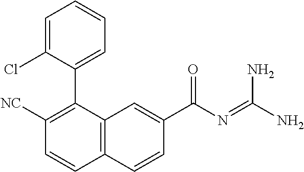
C1([NC])=C(C2=CC=CC=C2Cl)C2=C(C=C1)C=CC(C(N=C(N)N)=O)=C2
